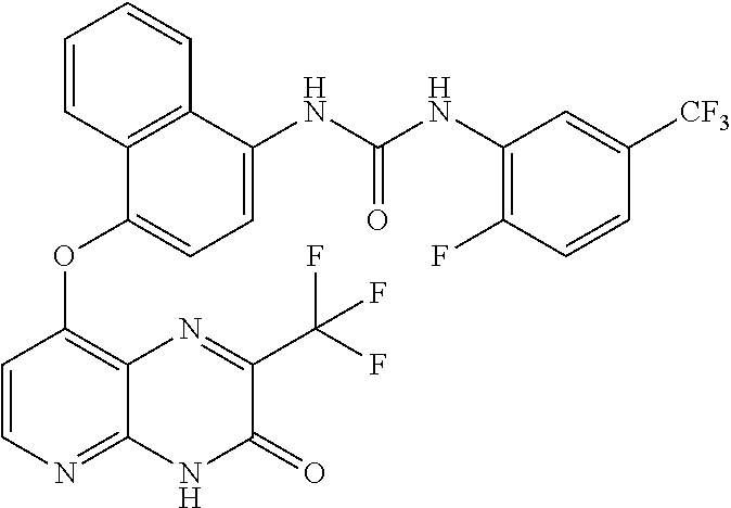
N(C(NC1=CC=C(OC2=C3C(=NC=C2)NC(=O)C(C(F)(F)F)=N3)C2=C1C=CC=C2)=O)C1=C(F)C=CC([CF3])=C1
